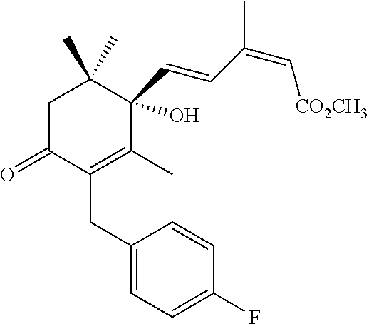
C1(CC2=C(C)C(C=CC(C)=C[CO2CH3])(O)C(C)(C)CC2=O)=CC=C(F)C=C1
